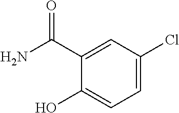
C1(C(=O)N)=CC(Cl)=CC=C1O
